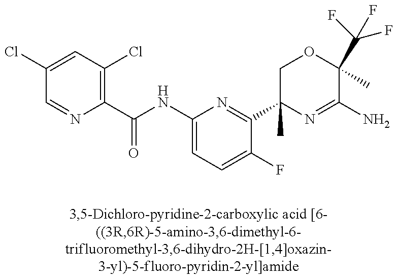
ClC1=CC(Cl)=C(C(NC2=CC=C(F)C(C3(C)N=C(N)C(C)(C(F)(F)F)OC3)=N2)=O)N=C1
